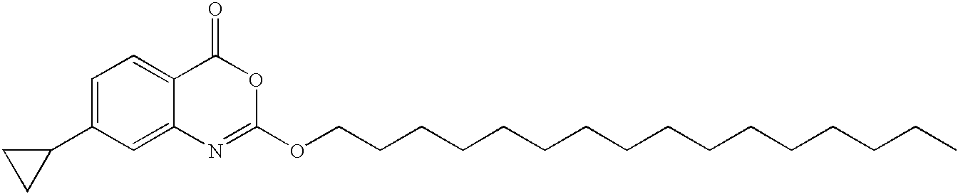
C1=C(C2CC2)C=C2C(=C1)C(=O)OC(OCCCCCCCCCCCCCCCC)=N2
